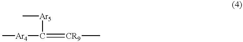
C[Ar4]C(=[CR9]C)[Ar5]C
